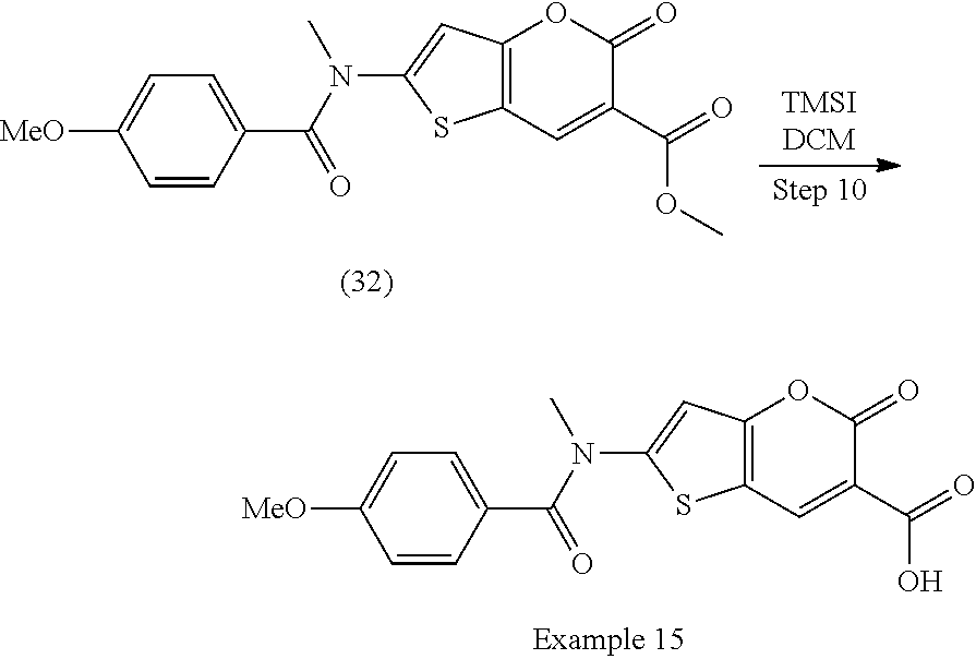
C12=C(C=C(C(=O)OC)C(=O)O1)SC(N(C(=O)C1=CC=C([MeO])C=C1)C)=C2.C12=C(C=C(C(=O)O)C(=O)O1)SC(N(C(=O)C1=CC=C([MeO])C=C1)C)=C2
